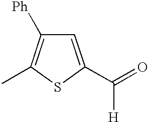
C1=C(C(=O)[H])SC(C)=C1[Ph]
